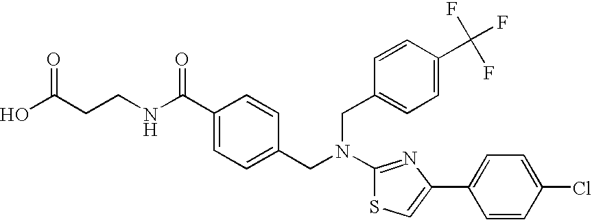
N(C1=NC(C2=CC=C(Cl)C=C2)=CS1)(CC1=CC=C(C(NCCC(O)=O)=O)C=C1)CC1=CC=C(C(F)(F)F)C=C1
